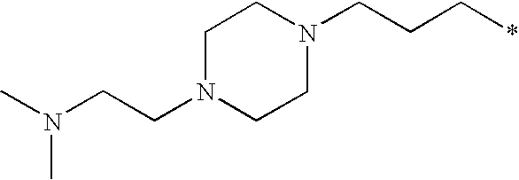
C1N(CCN(C)C)CCN(CCC*)C1
